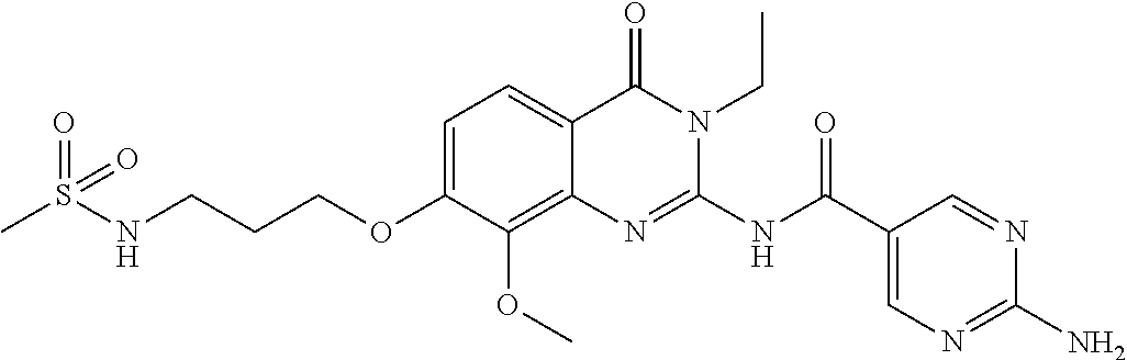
C1=C(OCCCNS(C)(=O)=O)C(OC)=C2C(=C1)C(=O)N(CC)C(NC(C1=CN=C(N)N=C1)=O)=N2
